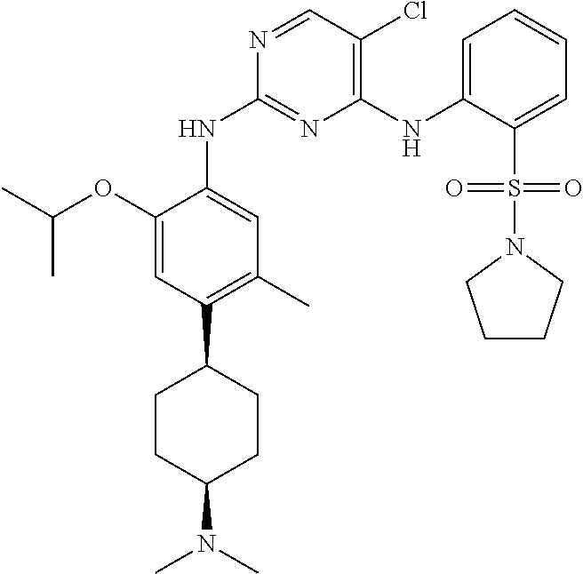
C1(OC(C)C)=CC(C2CCC(N(C)C)CC2)=C(C)C=C1NC1=NC(NC2=CC=CC=C2S(=O)(=O)N2CCCC2)=C(Cl)C=N1
